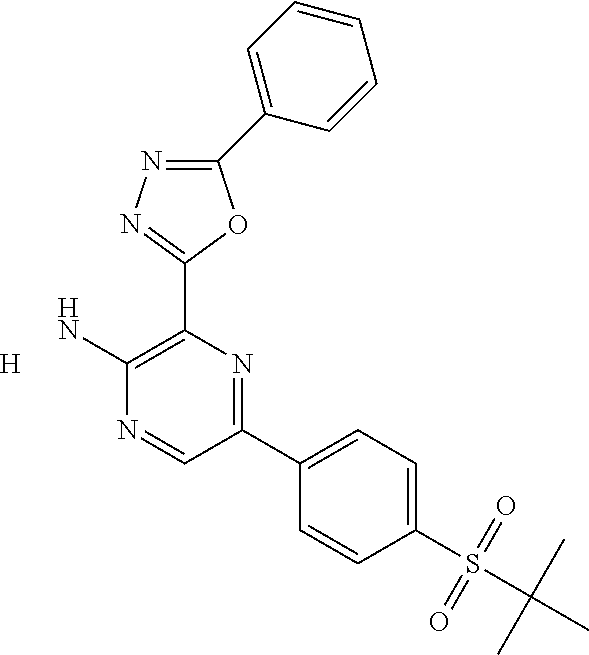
NC1=C(C2=NN=C(C3=CC=CC=C3)O2)N=C(C2=CC=C(S(=O)(=O)C(C)(C)C)C=C2)C=N1.[H]
